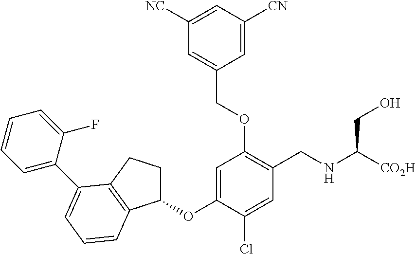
C1(OC2=CC(OCC3=CC([NC])=CC([CN])=C3)=C(CNC([CO2H])CO)C=C2Cl)CCC2=C1C=CC=C2C1=CC=CC=C1F
